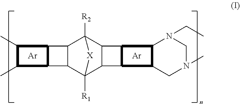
C12C(C3([R1])C4C(C1([R2])[X]3)C1C4C3C1N(CC)CN(C)C3)C1C2C(C)C1C.[Ar].[Ar]
